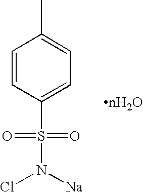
C1=CC(S(=O)(=O)N([Na])Cl)=CC=C1C
